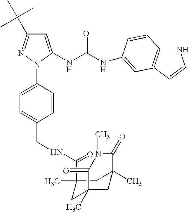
C1=C(NC(NC2=CC3=C(NC=C3)C=C2)=O)N(C2=CC=C(CNC(C3(C)CC4(C)CC(C)(C3)C(=O)N(C)C4=O)=O)C=C2)N=C1C(C)(C)C
